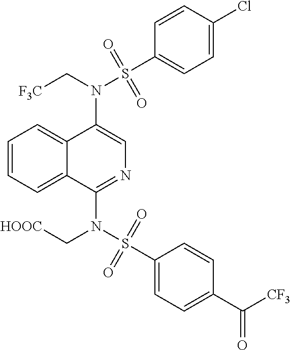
N(C1=CN=C(N(S(C2=CC=C(C(=O)[CF3])C=C2)(=O)=O)C[HOOC])C2=CC=CC=C12)(C[F3C])S(C1=CC=C(Cl)C=C1)(=O)=O
